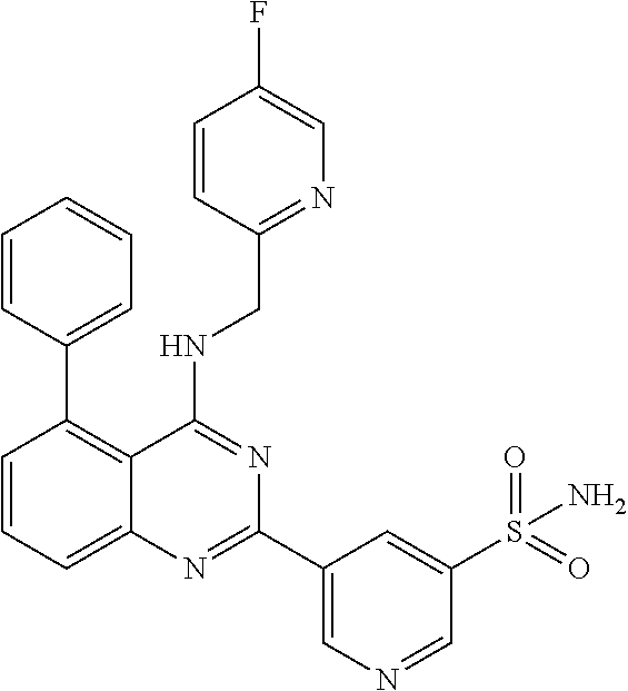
C1=CC(C2=C3C(=CC=C2)N=C(C2=CN=CC(S(=O)(=O)N)=C2)N=C3NCC2=NC=C(F)C=C2)=CC=C1
